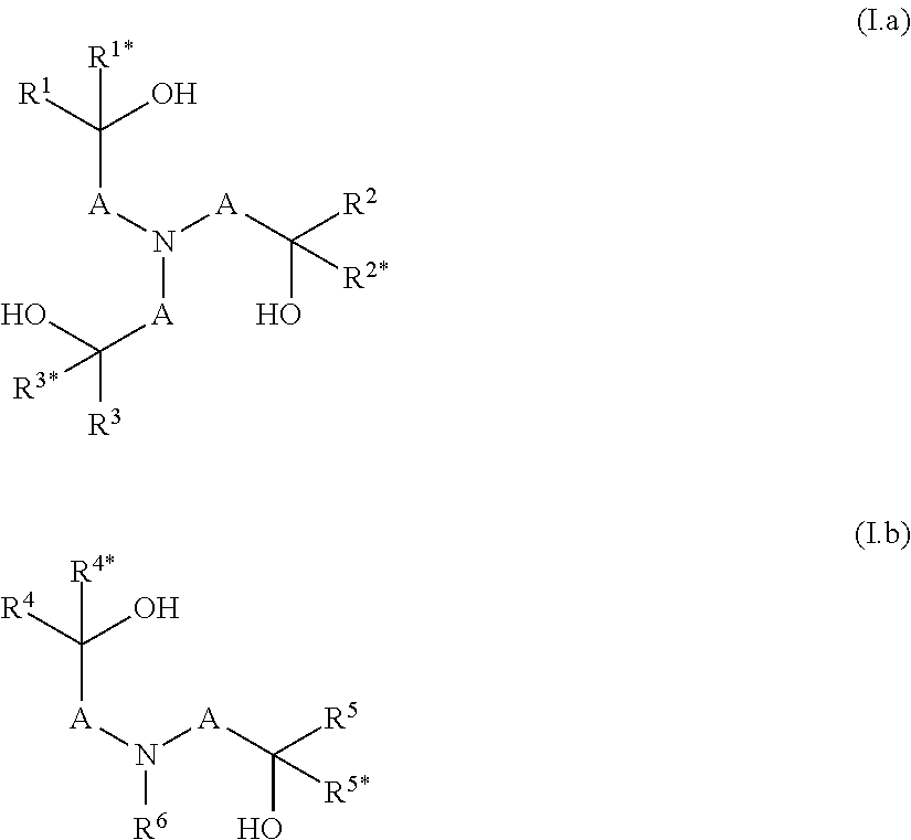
[A](N([A]C([R2])(O)[R2*])[A]C(O)([R3])[R3*])C([R1])(O)[R1*].[A](N([A]C([R5])(O)[R5*])[R6])C([R4])(O)[R4*]
